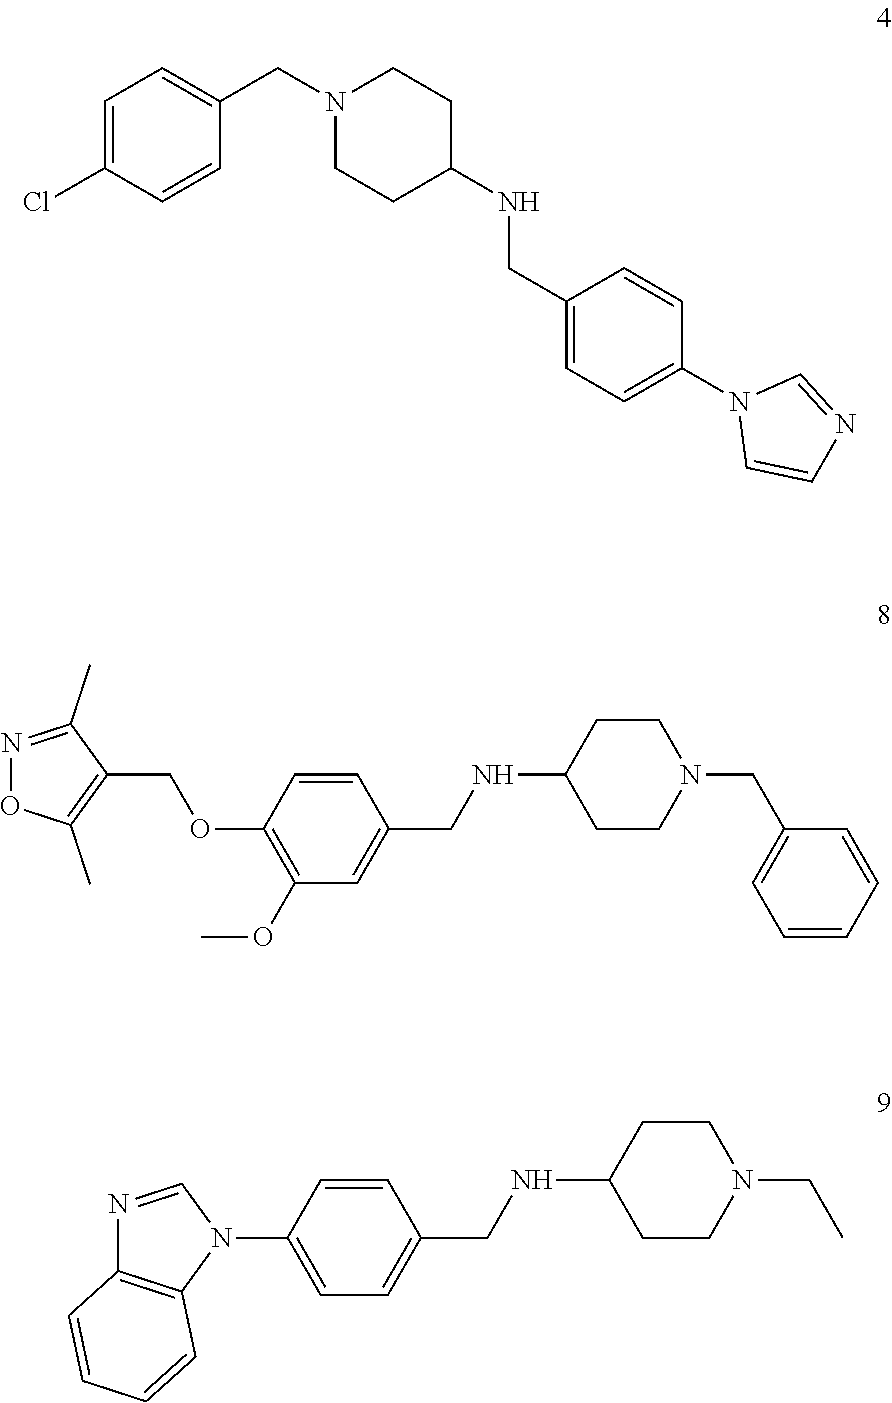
C1=C(Cl)C=CC(CN2CCC(NCC3=CC=C(N4C=CN=C4)C=C3)CC2)=C1.C1(OCC2=C(C)ON=C2C)=C(OC)C=C(CNC2CCN(CC3=CC=CC=C3)CC2)C=C1.N1=CN(C2=CC=C(CNC3CCN(CC)CC3)C=C2)C2=C1C=CC=C2
